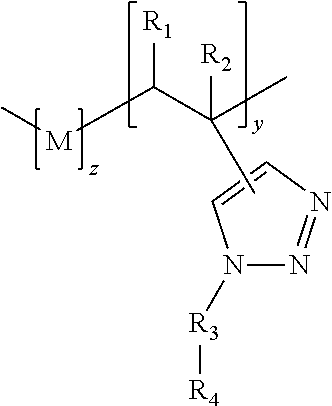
N1([R3][R4])N=NC=C1.CC(C)(C([M]C)[R1])[R2]
